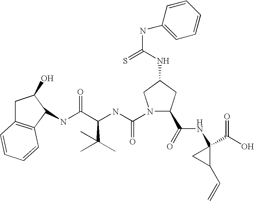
C1C2=C(C(NC(C(NC(=O)N3C(C(=O)NC4(C(O)=O)CC4C=C)CC(NC(NC4=CC=CC=C4)=S)C3)C(C)(C)C)=O)C1O)C=CC=C2
